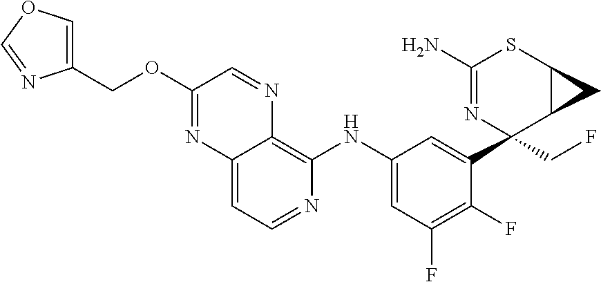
C12=CC=NC(NC3=CC(F)=C(F)C(C4(CF)N=C(N)SC5C4C5)=C3)=C1N=CC(OCC1=COC=N1)=N2
